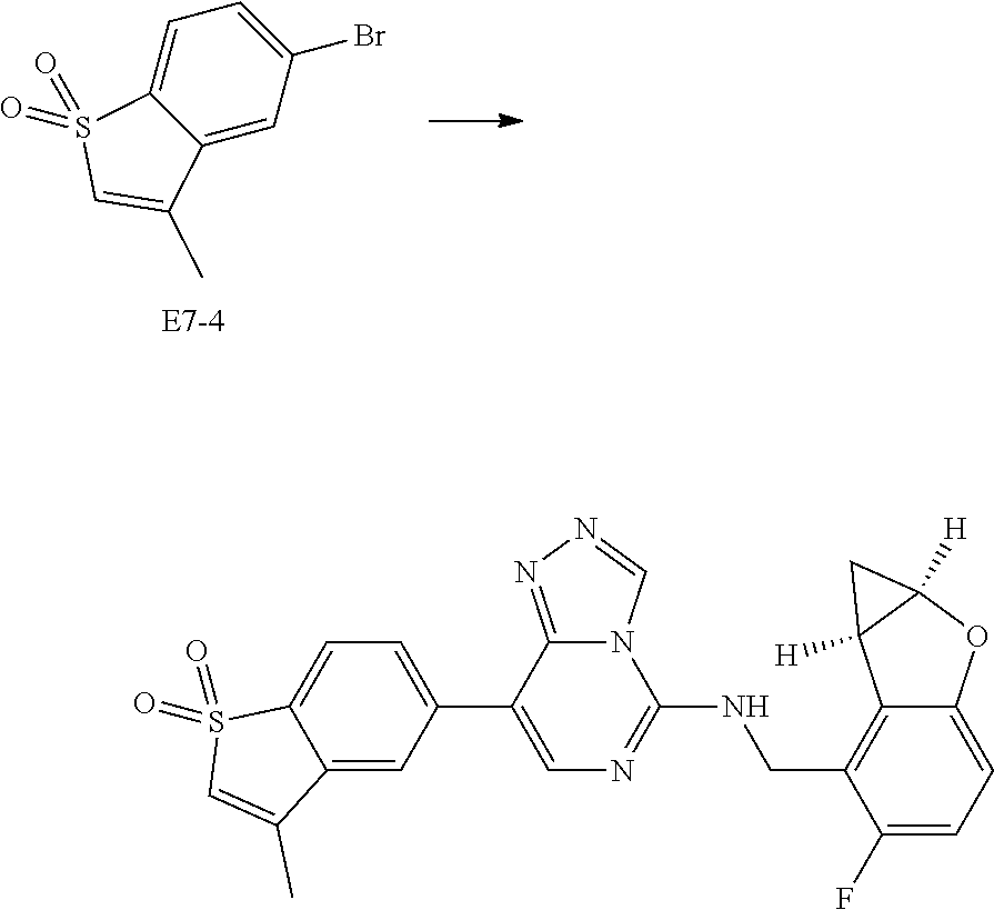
N12C(=NN=C1)C(C1=CC=C3C(=C1)C(C)=CS3(=O)=O)=CN=C2NCC1=C2C(=CC=C1F)OC1([H])C2([H])C1.C1=C2C(=CC(Br)=C1)C(C)=CS2(=O)=O
